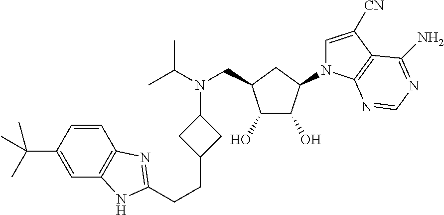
C1(C(C)(C)C)=CC2=C(C=C1)N=C(CCC1CC(N(CC3C(O)C(O)C(N4C=C([CN])C5=C4N=CN=C5N)C3)C(C)C)C1)N2
